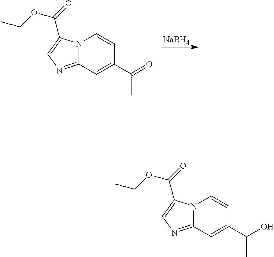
[NaBH4].N12C(=NC=C1C(=O)OCC)C=C(C(=O)C)C=C2.N12C(=NC=C1C(=O)OCC)C=C(C(O)C)C=C2
